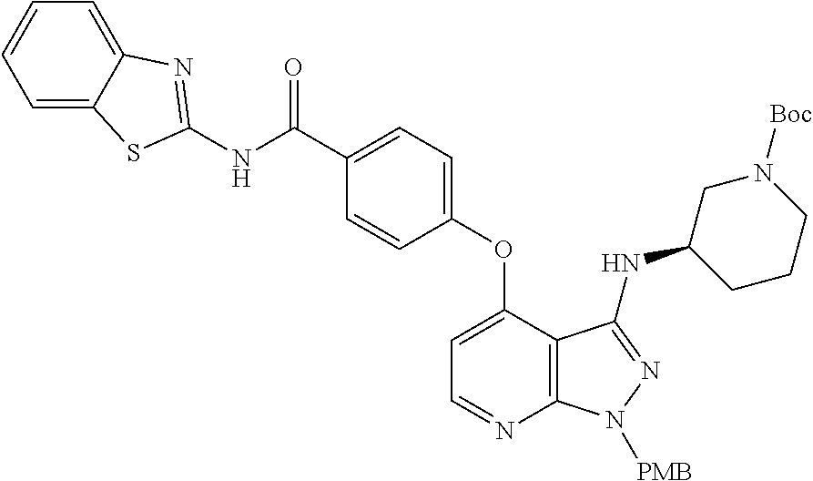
N(C(=O)C1=CC=C(OC2=CC=NC3=C2C(NC2CCCN([Boc])C2)=NN3[PMB])C=C1)C1=NC2=CC=CC=C2S1
